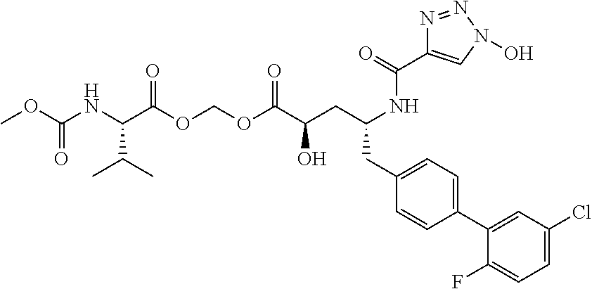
C(C(OCOC(C(CC(CC1=CC=C(C2=CC(Cl)=CC=C2F)C=C1)NC(=O)C1=CN(O)N=N1)O)=O)=O)(NC(OC)=O)C(C)C
